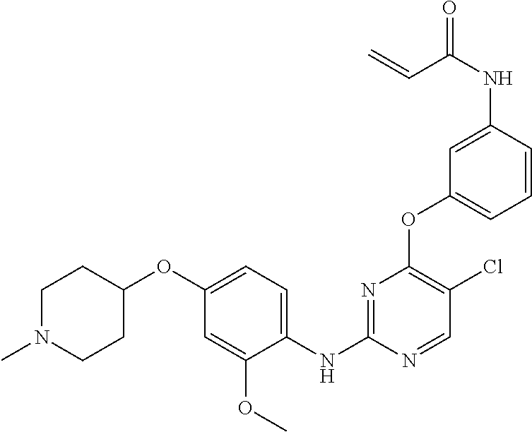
C1(OC2=C(Cl)C=NC(NC3=CC=C(OC4CCN(C)CC4)C=C3OC)=N2)=CC=CC(NC(=O)C=C)=C1
